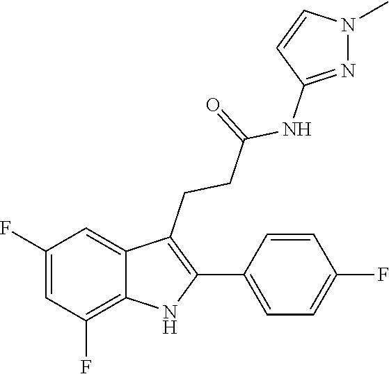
C1(C2=C(CCC(=O)NC3=NN(C)C=C3)C3=CC(F)=CC(F)=C3N2)=CC=C(F)C=C1
